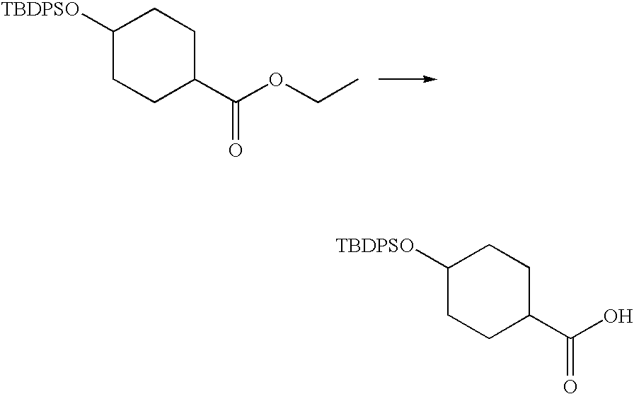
C1([TBDPSO])CCC(C(OCC)=O)CC1.C1([TBDPSO])CCC(C(O)=O)CC1
